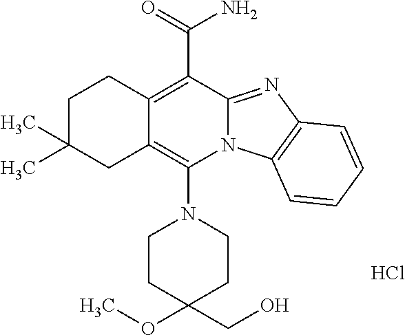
C1C(C)(C)CC2=C(N3CCC(OC)(CO)CC3)N3C(=NC4=C3C=CC=C4)C(C(N)=O)=C2C1.Cl
